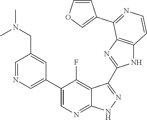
C1=NC=C(C2=CN=C3C(=C2F)C(C2=NC4=C(N2)C=CN=C4C2=COC=C2)=N[N H]3)C=C1CN(C)C
